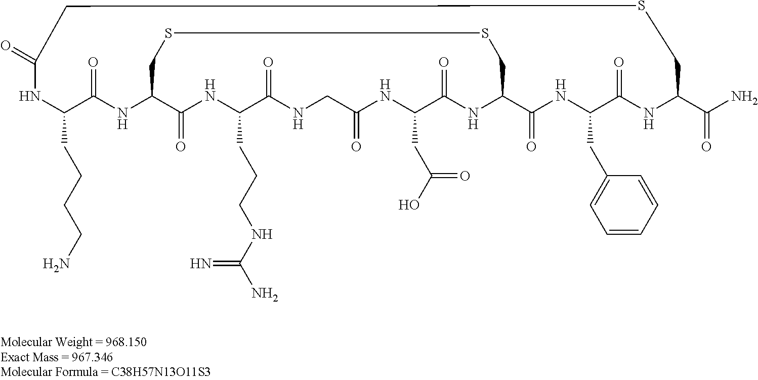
C1(CCCCN)C(=O)NC2C(=O)NC(CCCNC(N)=N)C(=O)NCC(=O)NC(CC(O)=O)C(=O)NC(C(=O)NC(CC3=CC=CC=C3)C(=O)NC(C(N)=O)CSCC(=O)N1)CSSC2
